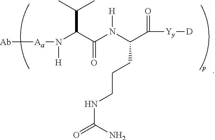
[Ab][Aa]N([H])C(C(N(C(C(=O)[Yy][D])CCCNC(=O)N)[H])=O)C(C)C
